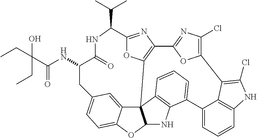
OC(C(=O)NC1C(=O)NC(C(C)C)C2=NC3=C(C45C6=CC(=CC=C6OC4NC4=C5C=CC=C4C4=CC=CC5=C4C(=C(Cl)N5)C4=C(Cl)N=C3O4)C1)O2)(CC)CC
